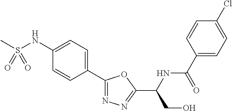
C1=C(NS(C)(=O)=O)C=CC(C2=NN=C(C(NC(C3=CC=C(Cl)C=C3)=O)CO)O2)=C1
